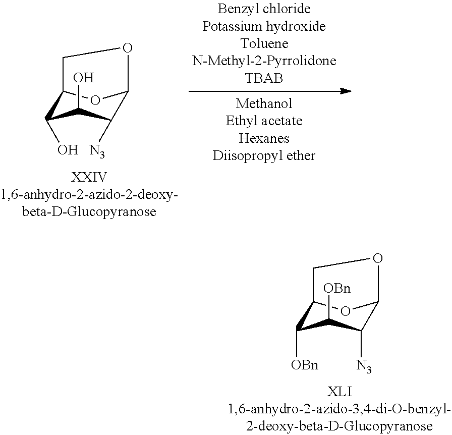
C12C(O)C(O)C([N3])C(O1)OC2.C12C([OBn])C([OBn])C([N3])C(O1)OC2
